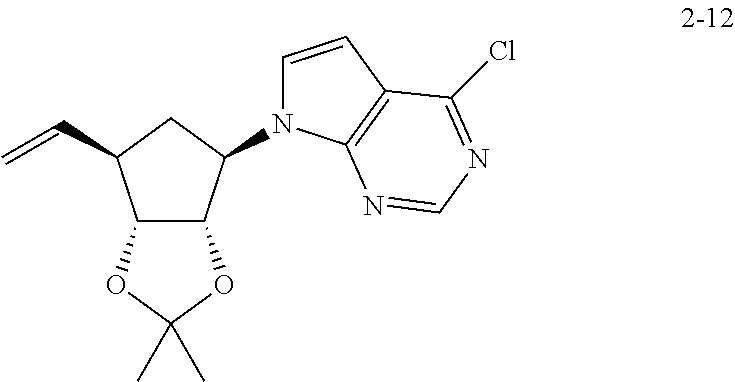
C12C(C(N3C=CC4=C3N=CN=C4Cl)CC1C=C)OC(C)(C)O2
